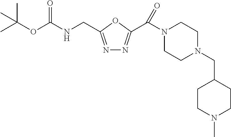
N(C(OC(C)(C)C)=O)CC1=NN=C(C(N2CCN(CC3CCN(C)CC3)CC2)=O)O1
